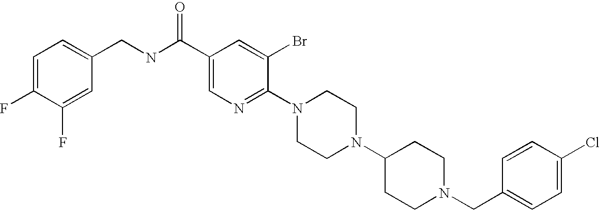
C1(Cl)=CC=C(CN2CCC(N3CCN(C4=NC=C(C(NCC5=CC=C(F)C(F)=C5)=O)C=C4Br)CC3)CC2)C=C1
